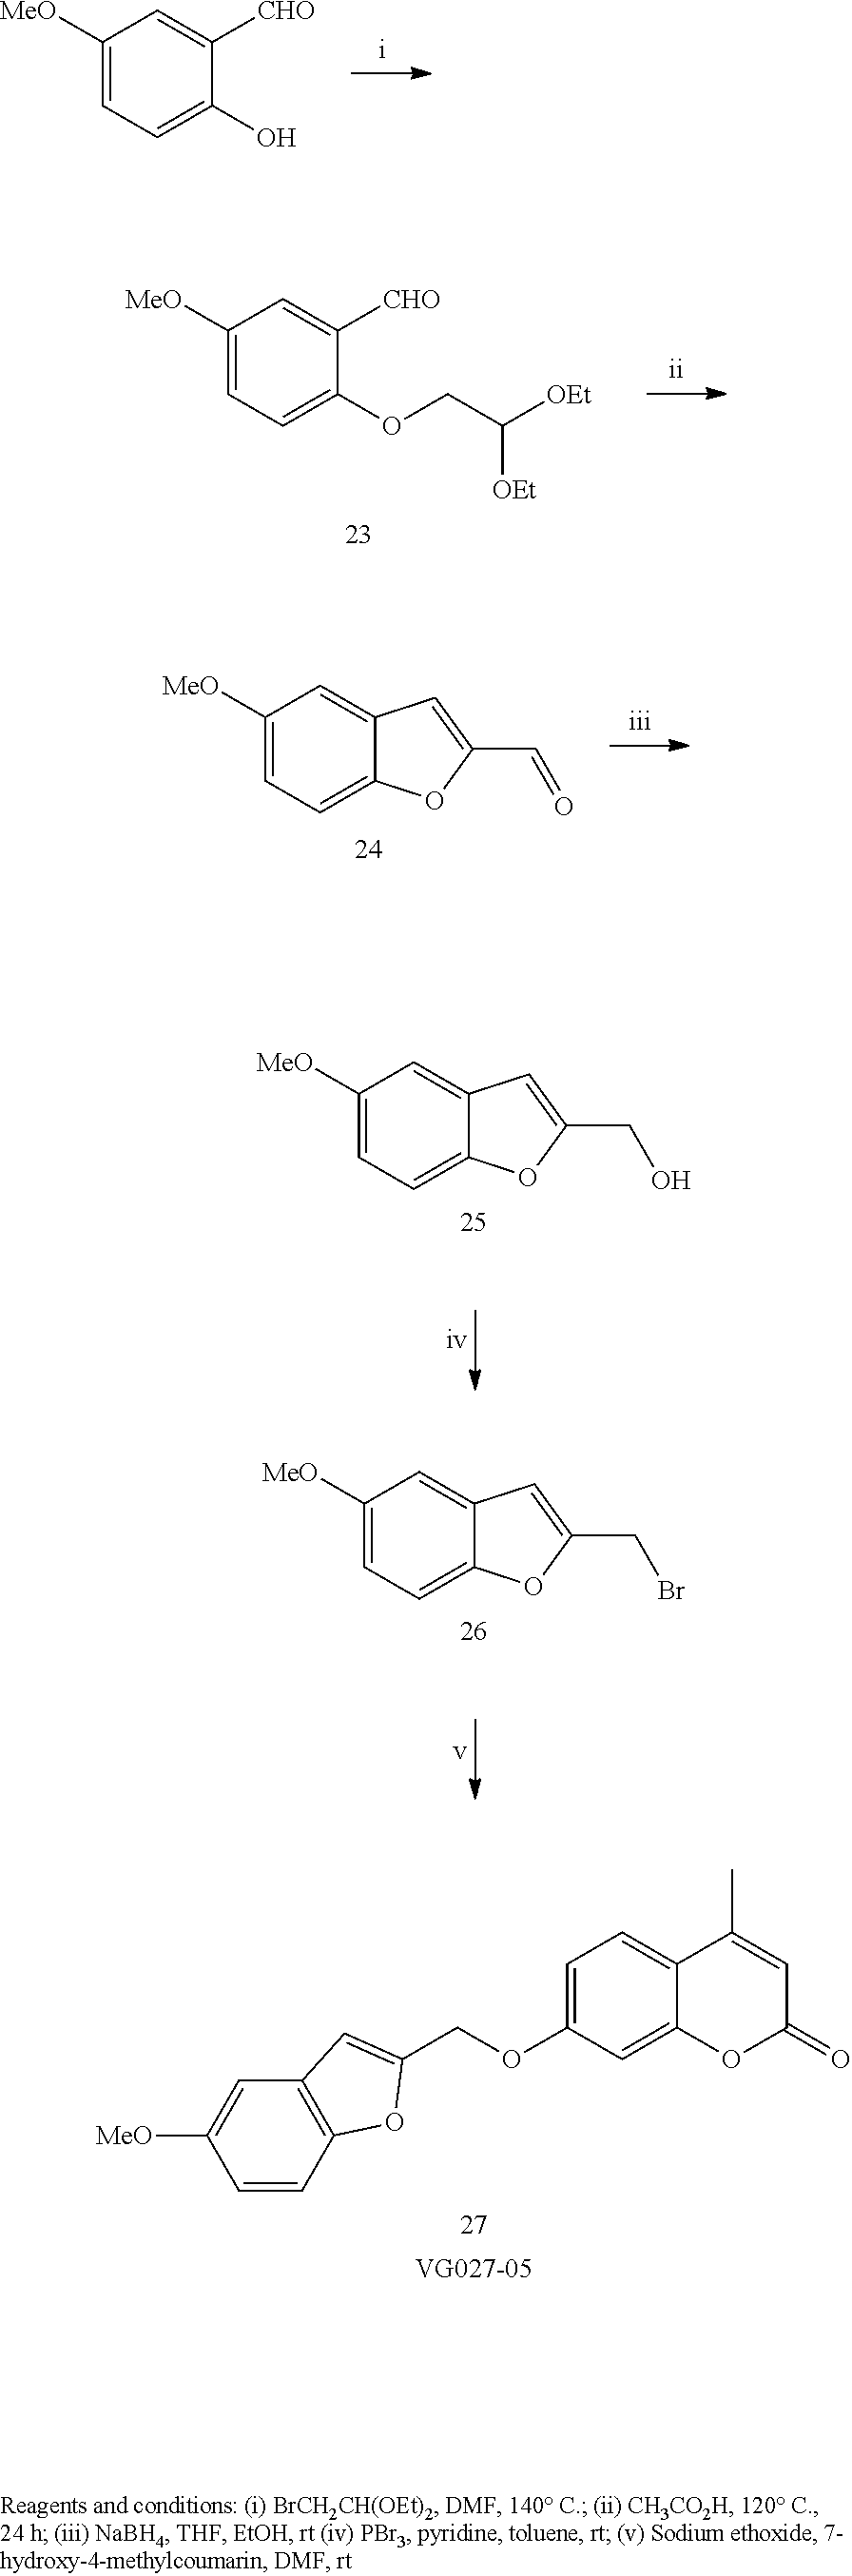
C1([MeO])=CC=C(O)C([CHO])=C1.C1([MeO])=CC=C(OCC([OEt])[OEt])C([CHO])=C1.C1([MeO])=CC=C2C(=C1)C=C(C=O)O2.C1([MeO])=CC=C2C(=C1)C=C(CO)O2.C1([MeO])=CC=C2C(=C1)C=C(CBr)O2.C12=C(C=CC([MeO])=C1)OC(COC1=CC=C3C(=C1)OC(=O)C=C3C)=C2
